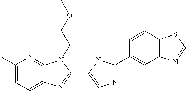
C1(C)=CC=C2C(=N1)N(CCOC)C(C1=CN=C(C3=CC4=C(C=C3)SC=N4)N1)=N2
